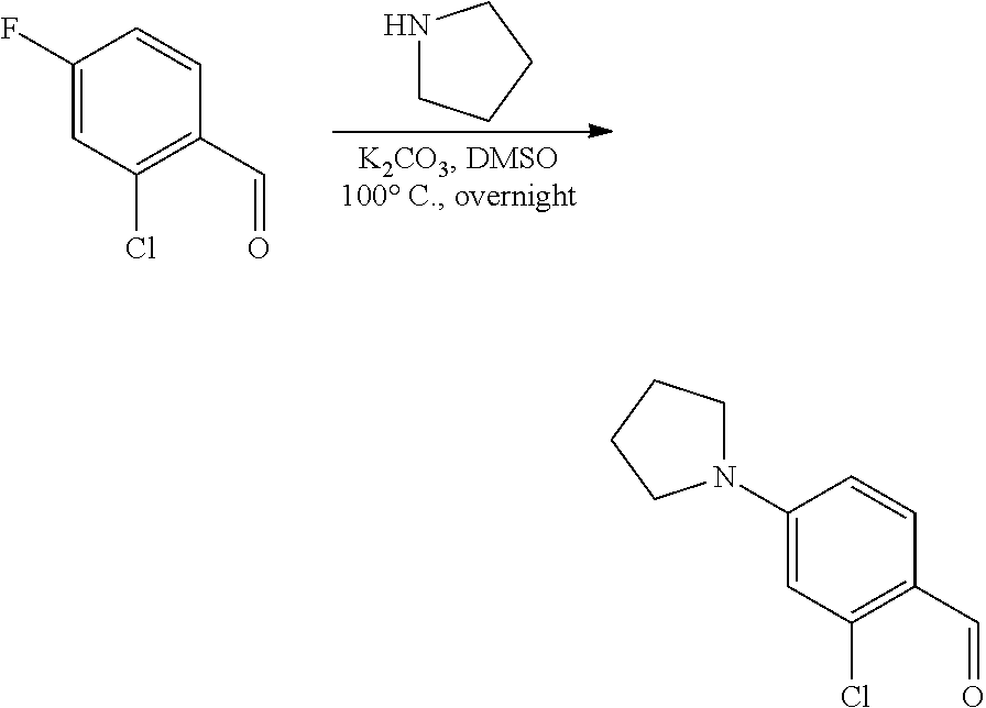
C1(F)=CC(Cl)=C(C=O)C=C1.N1CCCC1.C1(N2CCCC2)=CC(Cl)=C(C=O)C=C1
